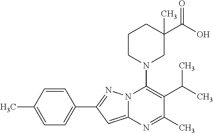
C1=CC(C)=CC=C1C1=NN2C(=C1)N=C(C)C(C(C)C)=C2N1CC(C(O)=O)(C)CCC1
